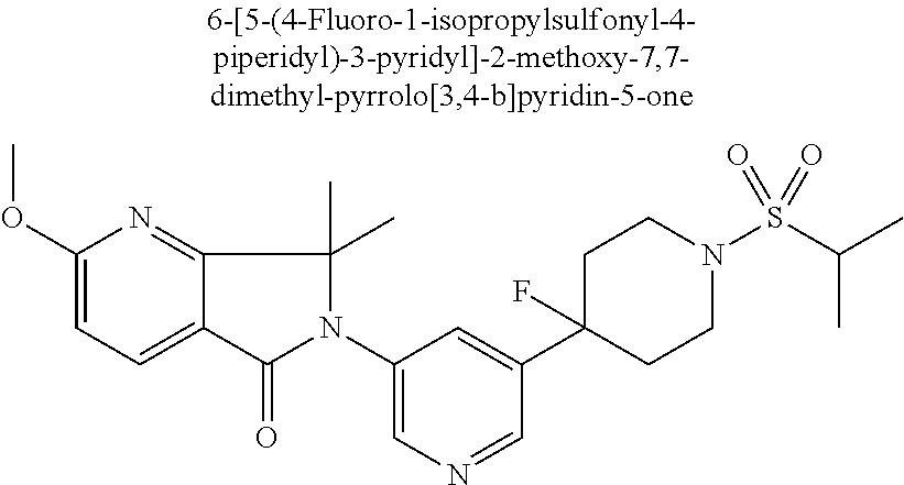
C1(OC)=CC=C2C(=N1)C(C)(C)N(C1=CN=CC(C3(F)CCN(S(C(C)C)(=O)=O)CC3)=C1)C2=O
